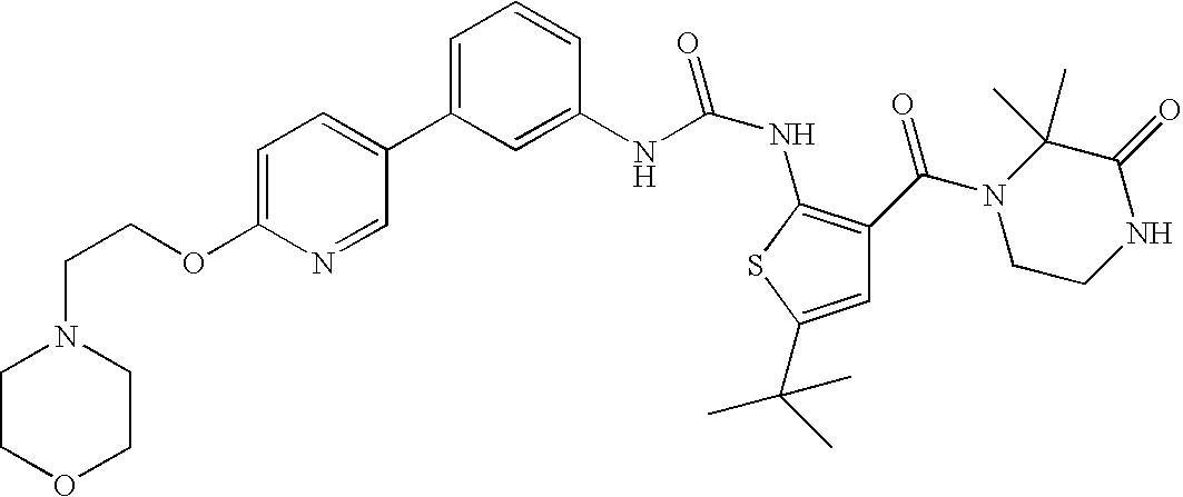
C1=C(C2=CC=C(OCCN3CCOCC3)N=C2)C=C(NC(NC2=C(C(N3CCNC(=O)C3(C)C)=O)C=C(C(C)(C)C)S2)=O)C=C1
